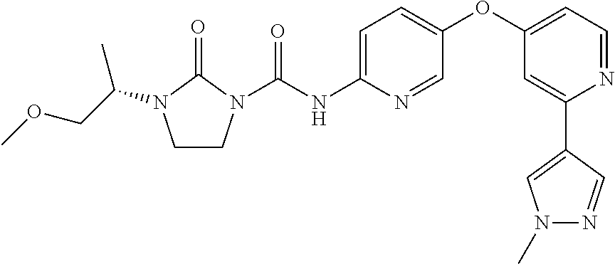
C1CN(C(NC2=CC=C(OC3=CC=NC(C4=CN(C)N=C4)=C3)C=N2)=O)C(=O)N1C(COC)C
